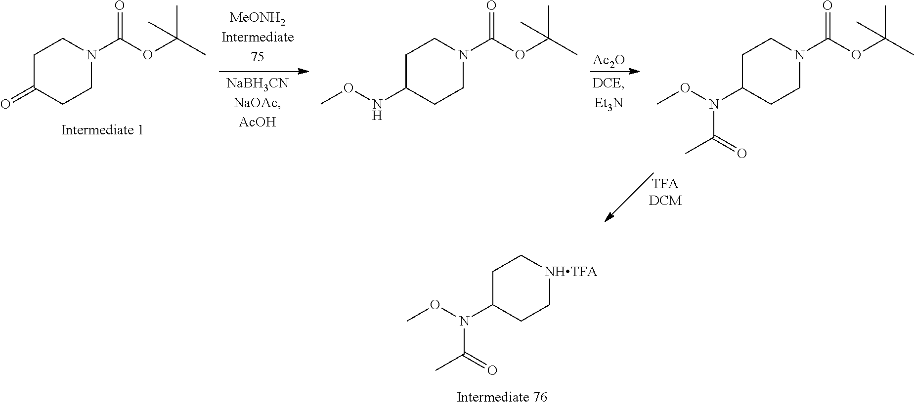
C1C(=O)CCN(C(OC(C)(C)C)=O)C1.C1C(NOC)CCN(C(OC(C)(C)C)=O)C1.[Ac2O].C1C(N(OC)C(C)=O)CCN(C(OC(C)(C)C)=O)C1.C1C(N(OC)C(C)=O)CC[NHTFA]C1
